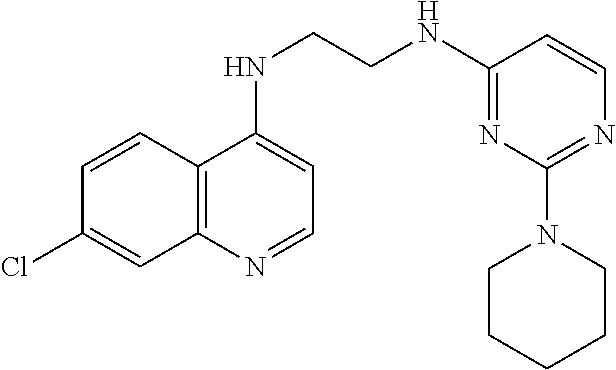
C12=C(N=CC=C1NCCNC1=NC(N3CCCCC3)=NC=C1)C=C(Cl)C=C2
